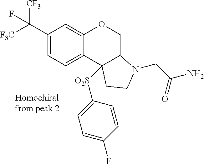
C1(C([F3C])([CF3])F)=CC=C2C(=C1)OCC1C2([O2S]C2=CC=C(F)C=C2)CCN1CC(N)=O
